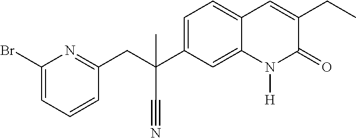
C(C1=CC=C2C(=C1)N([H])C(=O)C(CC)=C2)(CC1=NC(Br)=CC=C1)(C#N)C
